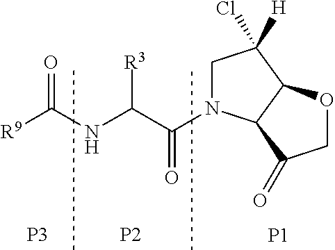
C1N(C(C(NC([R9])=O)[R3])=O)C2C(C1(Cl)[H])OCC2=O.[P3].[P2].[P1]
